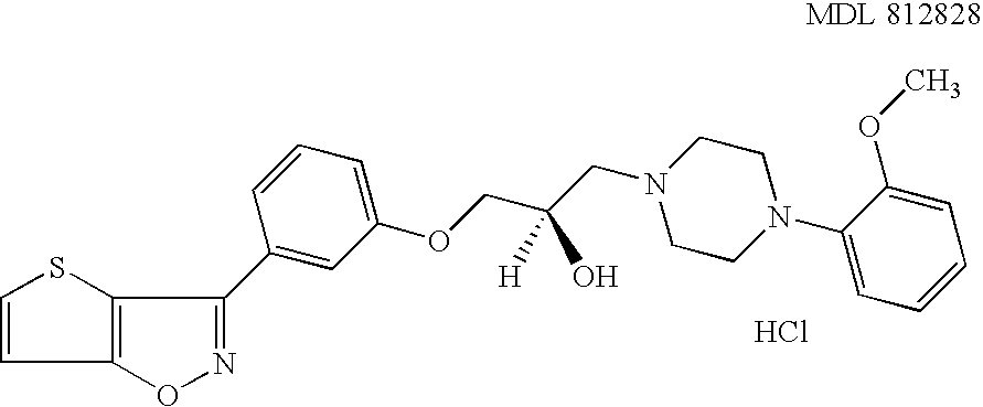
O1N=C(C2=CC(OCC(CN3CCN(C4=CC=CC=C4OC)CC3)(O)[H])=CC=C2)C2=C1C=CS2.Cl
